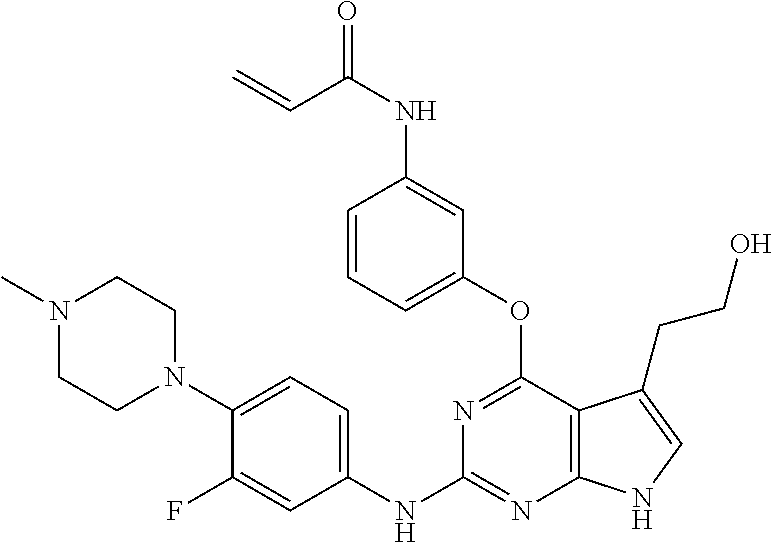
N1(C)CCN(C2=CC=C(NC3=NC4=C(C(OC5=CC=CC(NC(=O)C=C)=C5)=N3)C(CCO)=CN4)C=C2F)CC1
